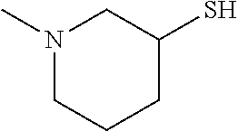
C1N(C)CC(S)CC1
